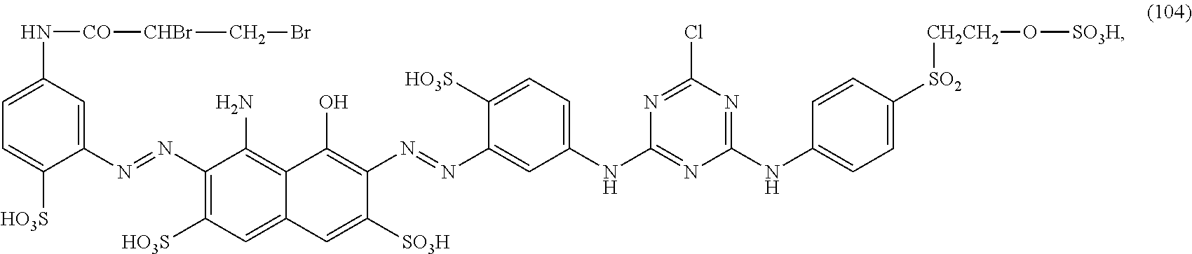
C1=C(N[CO][CHBr]CBr)C=C(N=NC2=C([HO3S])C=C3C(=C2N)C(O)=C(N=NC2=CC(NC4=NC(NC5=CC=C([SO2][CH2CH2]O[SO3H])C=C5)=NC(Cl)=N4)=CC=C2[HO3S])C([SO3H])=C3)C([HO3S])=C1
